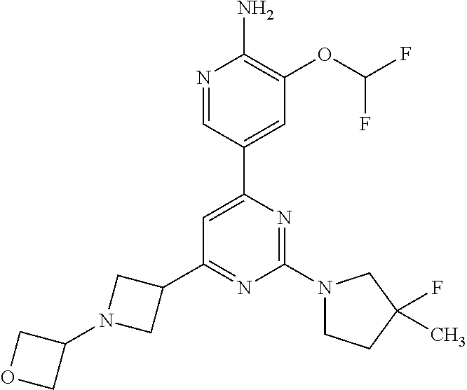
N1=CC(C2=CC(C3CN(C4COC4)C3)=NC(N3CCC(F)(C)C3)=N2)=CC(OC(F)F)=C1N
